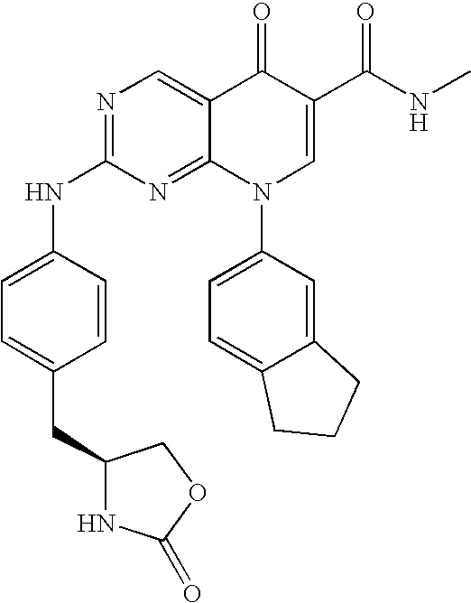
N1=C(NC2=CC=C(CC3NC(=O)OC3)C=C2)N=C2C(=C1)C(=O)C(C(NC)=O)=CN2C1=CC=C2C(=C1)CCC2
